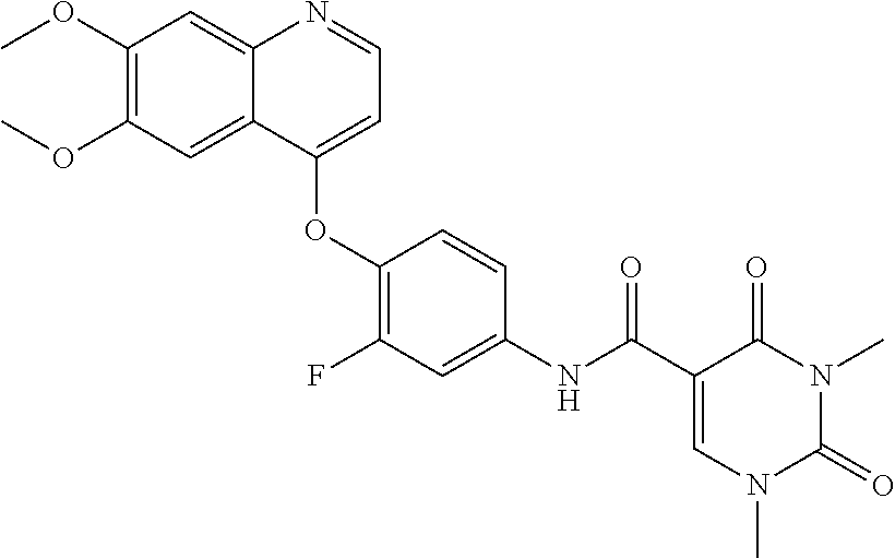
C1(OC)=C(OC)C=C2C(=C1)N=CC=C2OC1=C(F)C=C(NC(=O)C2=CN(C)C(=O)N(C)C2=O)C=C1
